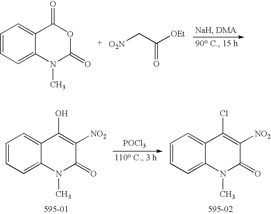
C1=CC=C2C(=C1)C(=O)OC(=O)N2C.[O2N]CC([OEt])=O.C1=CC=C2C(=C1)C(O)=C([NO2])C(=O)N2C.[POCl3].C1=CC=C2C(=C1)C(Cl)=C([NO2])C(=O)N2C
